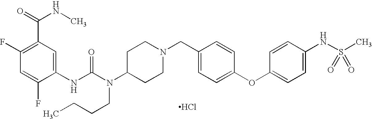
C1(NC(N(C2CCN(CC3=CC=C(OC4=CC=C(NS(C)(=O)=O)C=C4)C=C3)CC2)CCCC)=O)=CC(C(NC)=O)=C(F)C=C1F.Cl
